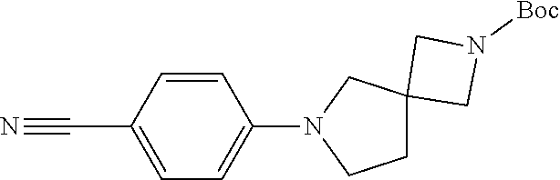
C1(C#N)=CC=C(N2CCC3(C2)CN([Boc])C3)C=C1
